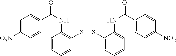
C1=CC=CC(SSC2=CC=CC=C2NC(=O)C2=CC=C([NO2])C=C2)=C1NC(=O)C1=CC=C([O2N])C=C1
